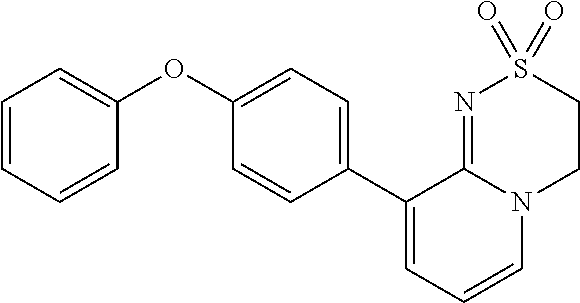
C1(OC2=CC=C(C3=CC=CN4C3=NS(=O)(=O)CC4)C=C2)=CC=CC=C1
